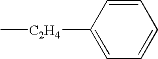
C1=CC([C2H4]C)=CC=C1
